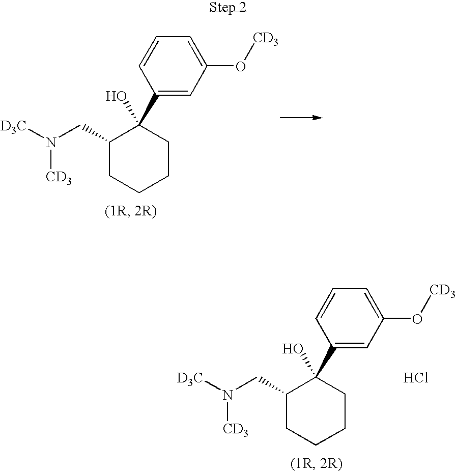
C1(CN([D3C])[CD3])CCCCC1(O)C1=CC(O[CD3])=CC=C1.C1(CN([D3C])[CD3])CCCCC1(O)C1=CC(O[CD3])=CC=C1.Cl
